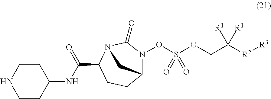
C12N(OS(OCC([R2][R3])([R1])[R1])(=O)=O)C(=O)N(C(C(NC3CCNCC3)=O)CC1)C2
